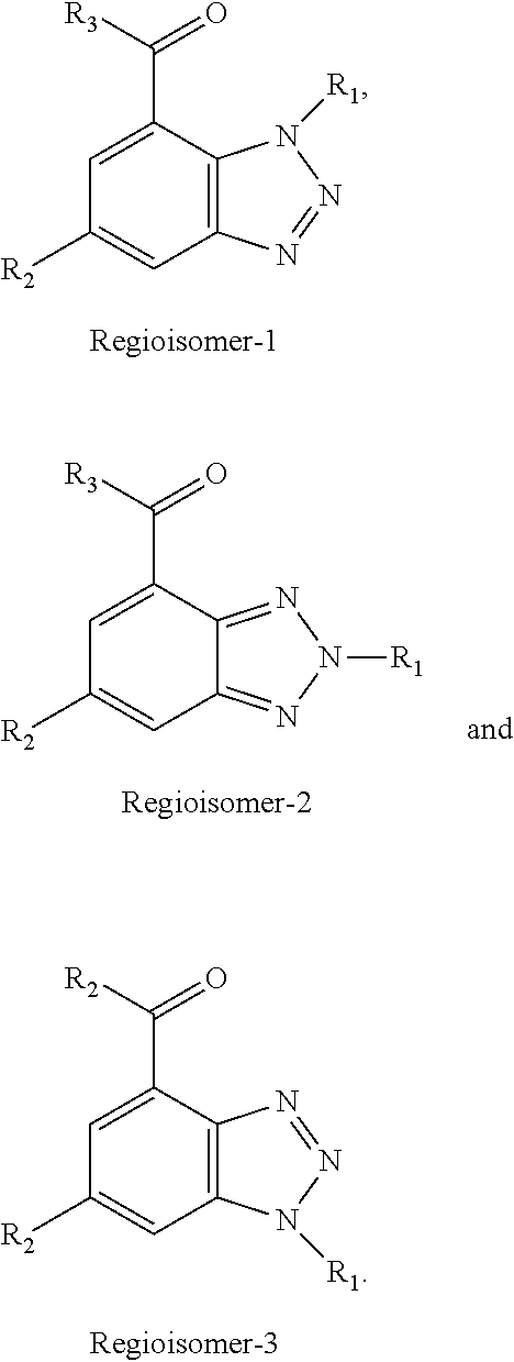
C1=C(C([R3])=O)C2=C(C=C1[R2])N=NN2[R1].C1=C(C([R3])=O)C2=NN([R1])N=C2C=C1[R2].C1=C(C([R2])=O)C2=C(C=C1[R2])N([R1])N=N2
